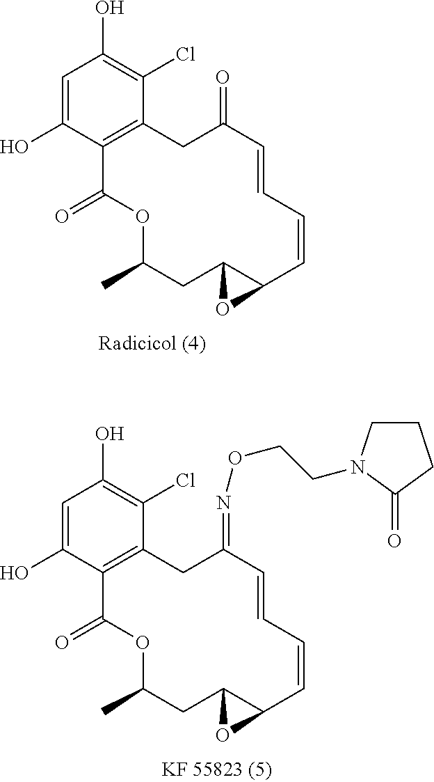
C1=C(O)C2=C(C(Cl)=C1O)CC(=NOCCN1CCCC1=O)C=CC=CC1C(CC(C)OC2=O)O1.C1=C(O)C2=C(C(Cl)=C1O)CC(=O)C=CC=CC1C(CC(C)OC2=O)O1
